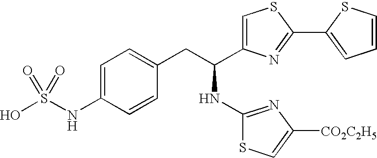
OS(NC1=CC=C(CC(NC2=NC([CO2C2H5])=CS2)C2=CSC(C3=CC=CS3)=N2)C=C1)(=O)=O
